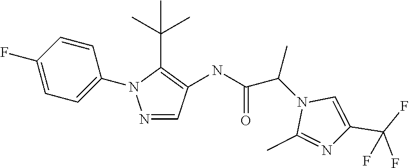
N(C(=O)C(N1C(C)=NC(C(F)(F)F)=C1)C)C1=C(C(C)(C)C)N(C2=CC=C(F)C=C2)N=C1
